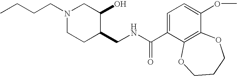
CCCCN1CCC(CNC(C2=CC=C(OC)C3=C2OCCCO3)=O)C(O)C1
